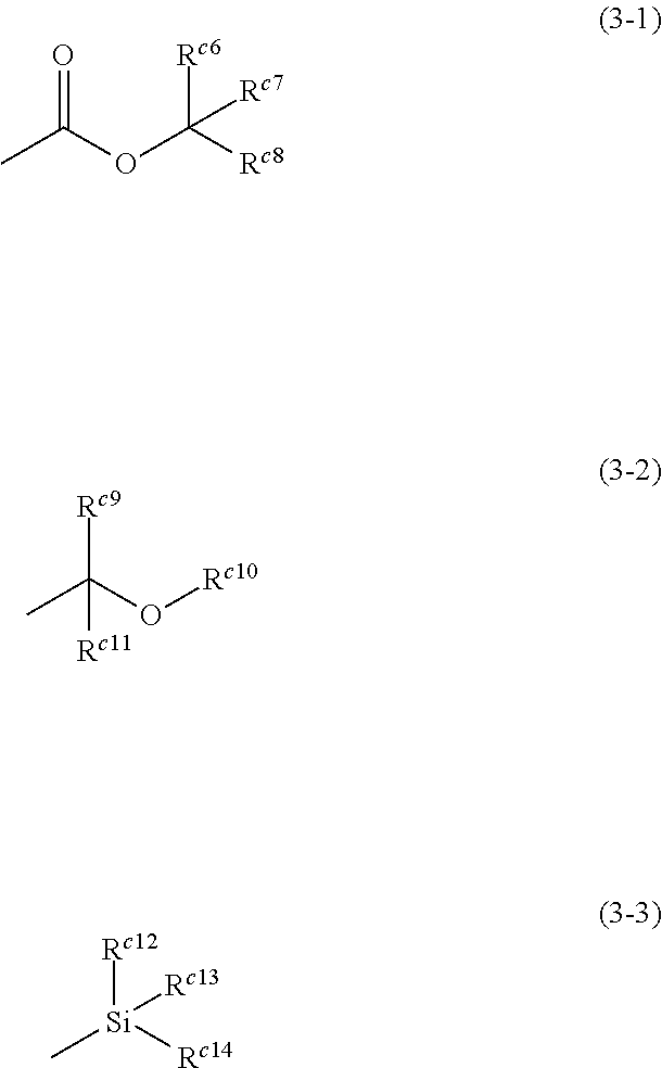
O=C(OC([Rc8])([Rc6])[Rc7])C.[Rc9]C(O[Rc10])(C)[Rc11].[Rc12][Si](C)([Rc13])[Rc14]
